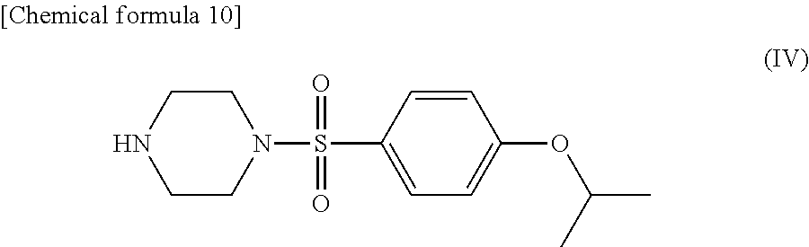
N1CCN(S(=O)(C2=CC=C(OC(C)C)C=C2)=O)CC1
